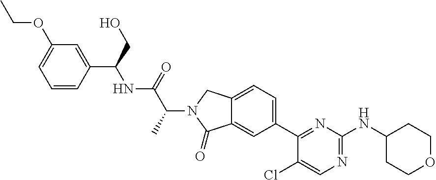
C1(Cl)=CN=C(NC2CCOCC2)N=C1C1=CC=C2C(=C1)C(=O)N(C(C(=O)NC(C1=CC(OCC)=CC=C1)CO)C)C2
